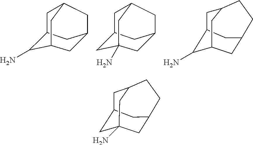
C1C2C(N)C3CC(CCC1C3)C2.C1C2CC3(N)CC(CC1C3)C2.C1C2C(N)C3CC(CC1C3)C2.C1C2CC3(N)CC(CCC1C3)C2
